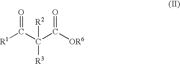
[OR6]C(C(C([R1])=O)([R2])[R3])=O
